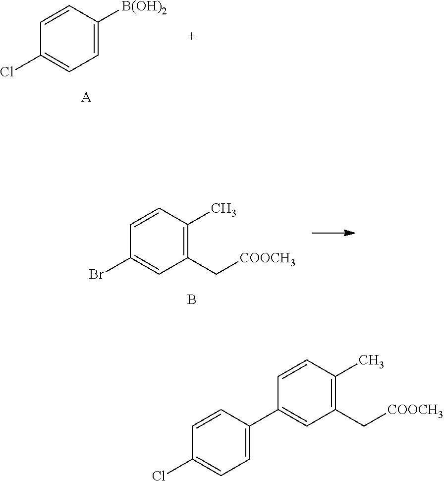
C1(Cl)=CC=C([B(OH)2])C=C1.[A].C1(Br)=CC(C[COOCH3])=C(C)C=C1.B.C1=CC(C2=CC(C[COOCH3])=C(C)C=C2)=CC=C1Cl
